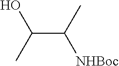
C(C(C)[NHBoc])(C)O
